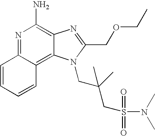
C1=CC=CC2=C3C(=C(N)N=C12)N=C(COCC)N3CC(CS(=O)(=O)N(C)C)(C)C
